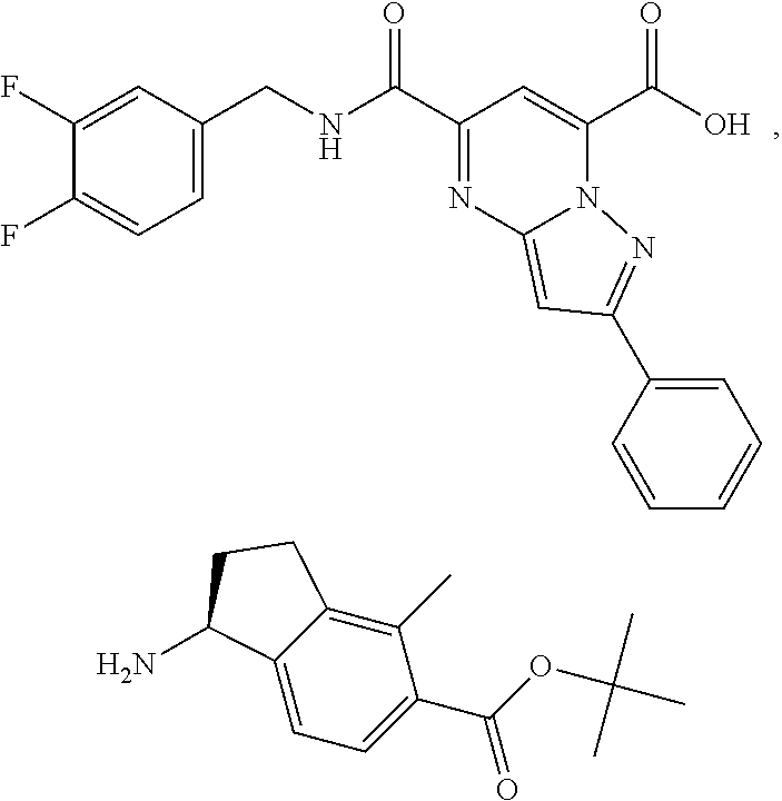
C12=CC=C(C(OC(C)(C)C)=O)C(C)=C1CCC2N.C(=O)(O)C1=CC(C(=O)NCC2=CC=C(F)C(F)=C2)=NC2=CC(C3=CC=CC=C3)=NN21
